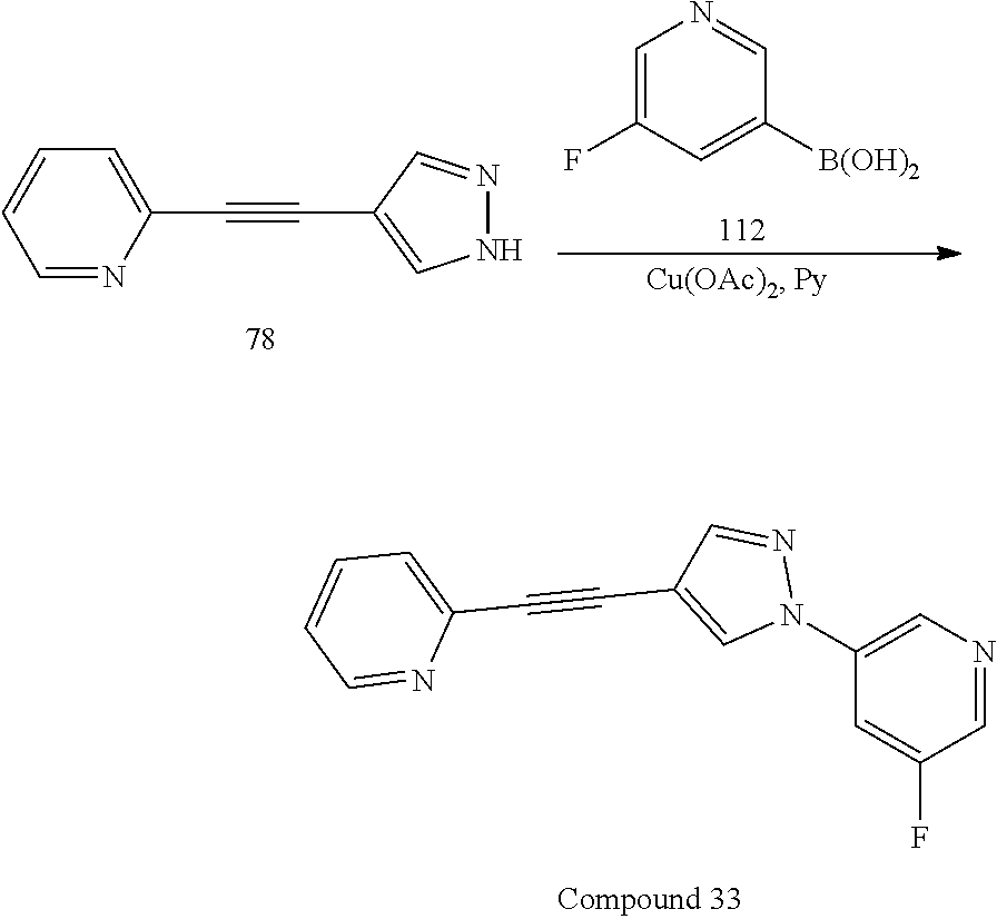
C1=NC=C(N2N=CC(C#CC3=CC=CC=N3)=C2)C=C1F.C1=CC=NC(C#CC2=CNN=C2)=C1.C1=C(F)C=C([B(OH)2])C=N1
